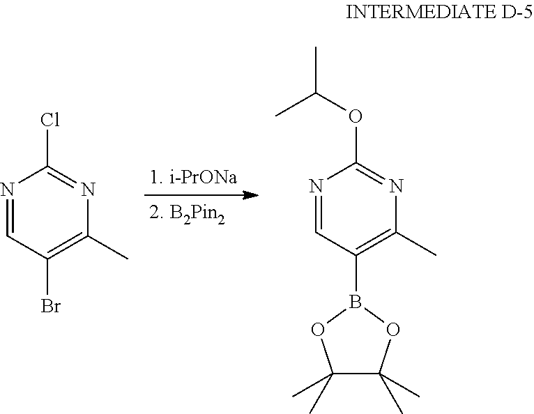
ClC1=NC(C)=C(Br)C=N1.O(C1=NC(C)=C(B2OC(C)(C)C(C)(C)O2)C=N1)C(C)C
